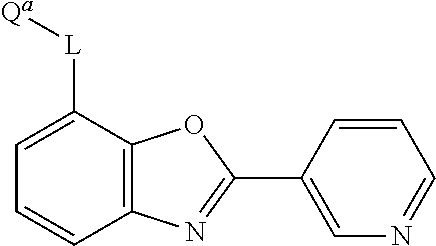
C1=CC(C2=NC3=C(O2)C([L][Qa])=CC=C3)=CN=C1
